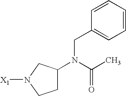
[X1]N1CCC(N(C(C)=O)CC2=CC=CC=C2)C1
